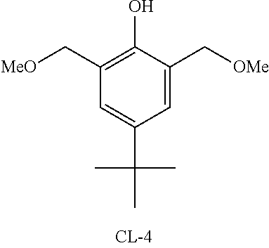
C1=C(C[OMe])C(O)=C(C[MeO])C=C1C(C)(C)C
